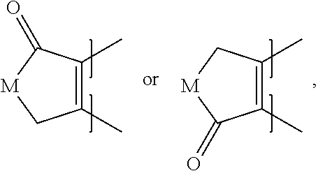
C1(C)=C(C)C(=O)[M]C1.C1(C)=C(C)C[M]C1=O
